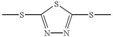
CSC1=NN=C(SC)S1
